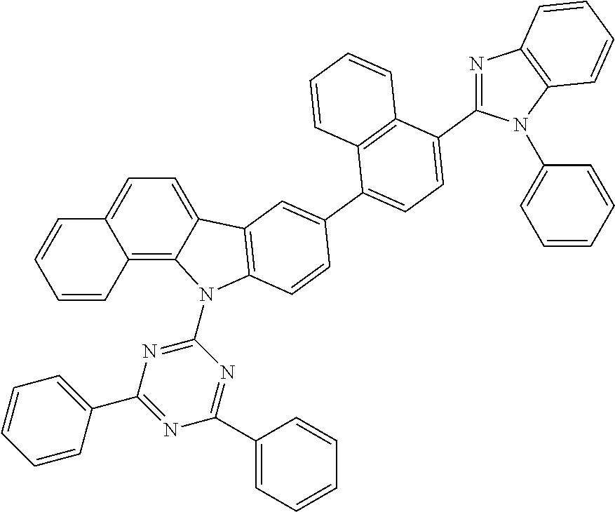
C12=C3C(=CC=C1C=CC=C2)C1=C(N3C2=NC(C3=CC=CC=C3)=NC(C3=CC=CC=C3)=N2)C=CC(C2=CC=C(C3=NC4=C(N3C3=CC=CC=C3)C=CC=C4)C3=C2C=CC=C3)=C1
